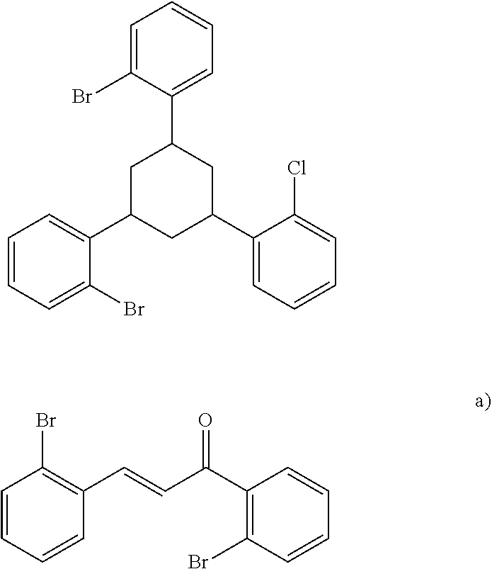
C1=C(Br)C(C2CC(C3=CC=CC=C3Br)CC(C3=CC=CC=C3Cl)C2)=CC=C1.C1=CC=CC(C=CC(C2=C(Br)C=CC=C2)=O)=C1Br
